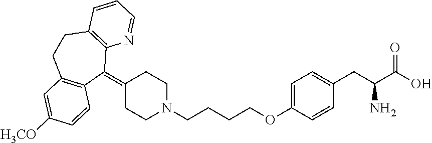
C1(=C2C3=C(CCC4=C2C=CC([H3CO])=C4)C=CC=N3)CCN(CCCCOC2=CC=C(CC(C(O)=O)N)C=C2)CC1
